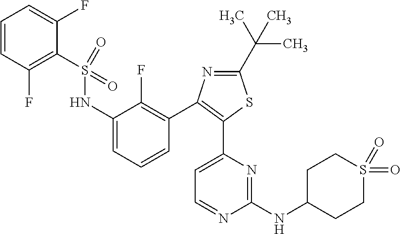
C1(C(C)(C)C)=NC(C2=C(F)C(NS(C3=C(F)C=CC=C3F)(=O)=O)=CC=C2)=C(C2=CC=NC(NC3CCS(=O)(=O)CC3)=N2)S1
